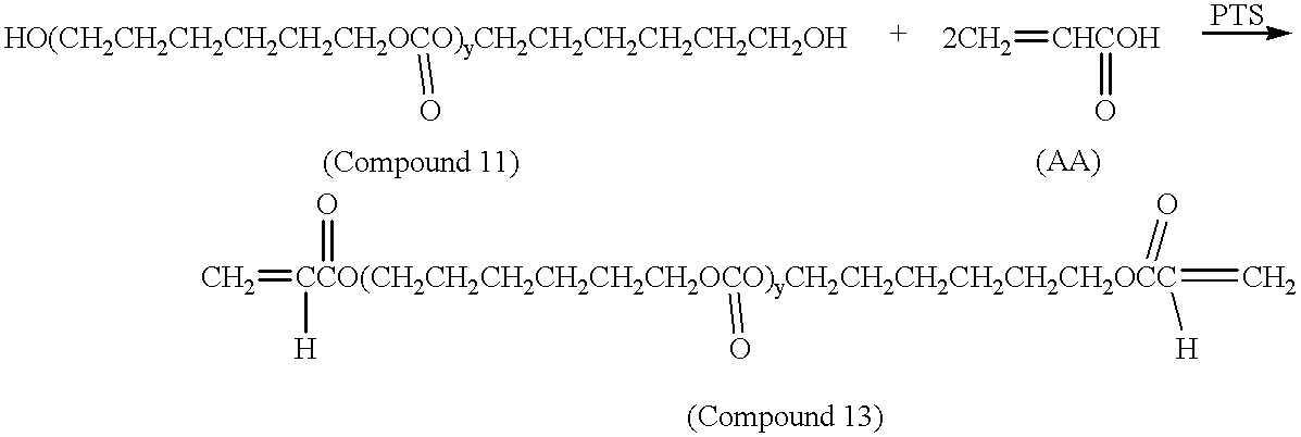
[HO(CH2CH2CH2CH2CH2CH2OCO)yCH2CH2CH2CH2CH2CH2OH]=O.[2CH2]=[CHCOH]=O.C=[CCO(CH2CH2CH2CH2CH2CH2OCO)yCH2CH2CH2CH2CH2CH2OCC](=C)([H])([H])(=O)(=O)=O
